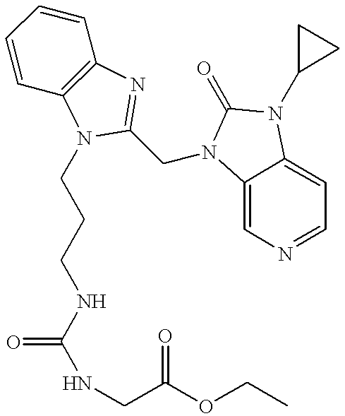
C1=CC2=C(C=C1)N=C(CN1C3=CN=CC=C3N(C3CC3)C1=O)N2CCCNC(NCC(OCC)=O)=O
